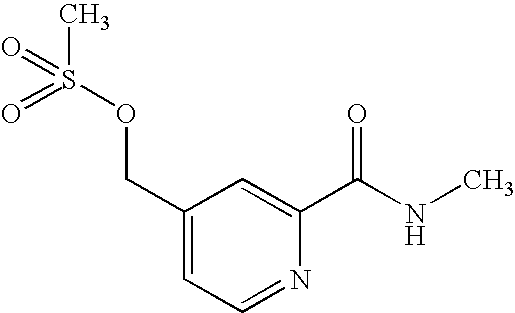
C1(COS(C)(=O)=O)=CC=NC(C(NC)=O)=C1
